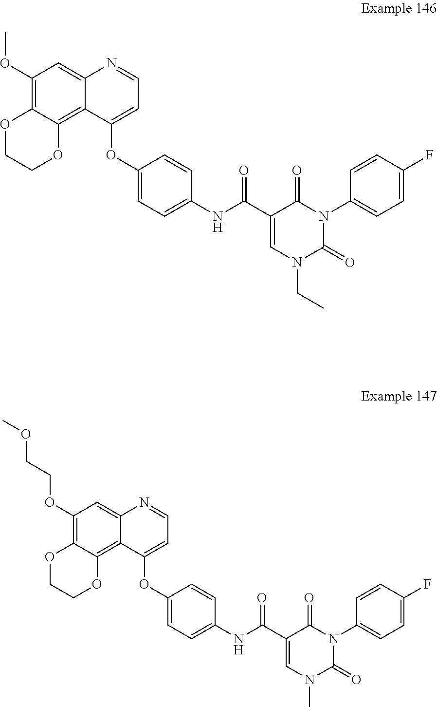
C1(OC)=C2C(=C3C(=C1)N=CC=C3OC1=CC=C(NC(C3=CN(CC)C(=O)N(C4=CC=C(F)C=C4)C3=O)=O)C=C1)OCCO2.C1(OCCOC)=C2C(=C3C(=C1)N=CC=C3OC1=CC=C(NC(C3=CN(C)C(=O)N(C4=CC=C(F)C=C4)C3=O)=O)C=C1)OCCO2
